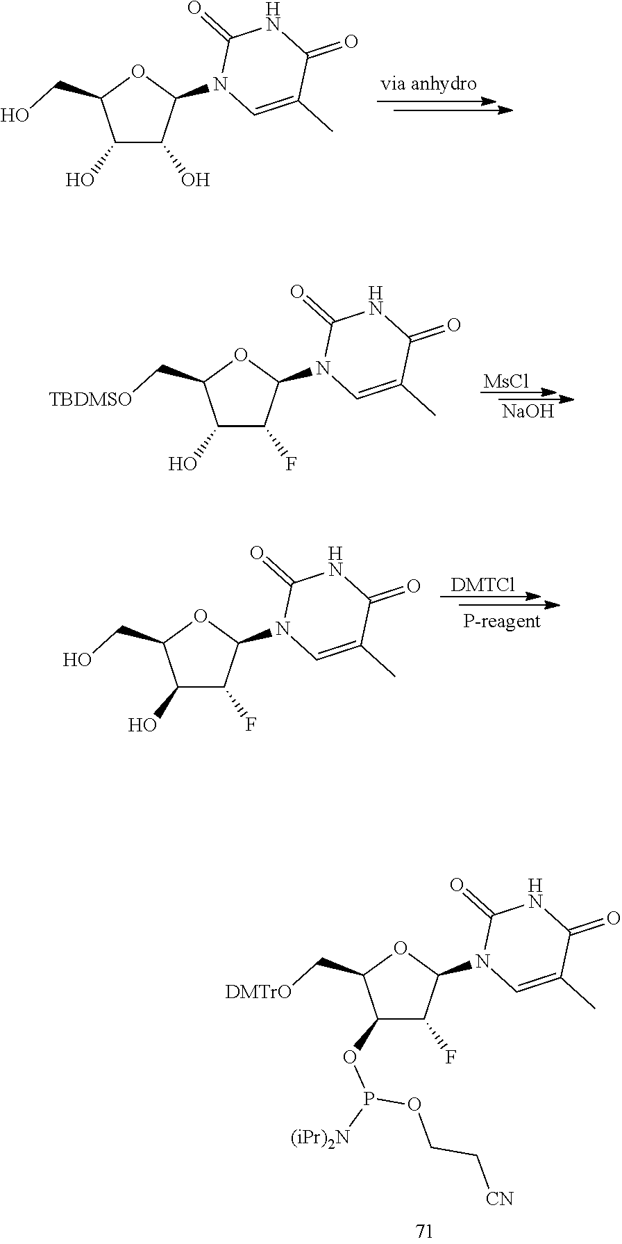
C1(O)C(O)C(N2C=C(C)C(=O)NC2=O)OC1CO.[MsCl].[NaOH].C1(O)C(F)C(N2C=C(C)C(=O)NC2=O)OC1C[TBDMSO].[DMTCl].C1(O)C(F)C(N2C=C(C)C(=O)NC2=O)OC1CO.C1(OP(OCC[CN])[(iPr)2N])C(F)C(N2C=C(C)C(=O)NC2=O)OC1C[DMTrO]
